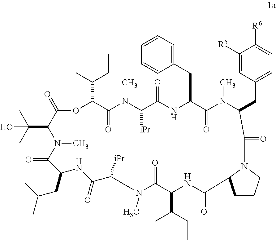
O1C(C(C)CC)C(=O)N(C)C([iPr])C(=O)NC(CC2=CC=CC=C2)C(=O)N(C)C(CC2=CC=C([R6])C([R5])=C2)C(=O)N2CCCC2C(=O)NC(C(CC)C)C(=O)N(C)C([iPr])C(=O)NC(CC(C)C)C(=O)N(C)C(C(C)(C)O)C1=O
